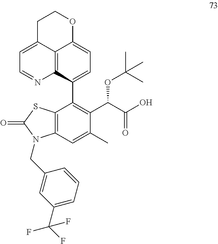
C1(C2=C(C(OC(C)(C)C)C(O)=O)C(C)=CC3=C2SC(=O)N3CC2=CC(C(F)(F)F)=CC=C2)=CC=C2C3=C1N=CC=C3CCO2
